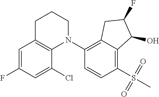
C1=C(F)C=C(Cl)C2=C1CCCN2C1=C2C(=C(S(C)(=O)=O)C=C1)C(O)C(F)C2
